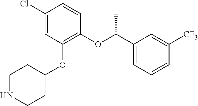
C1(Cl)=CC(OC2CCNCC2)=C(OC(C2=CC=CC([CF3])=C2)C)C=C1
